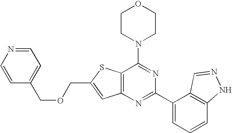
C1CN(C2=NC(C3=CC=CC4=C3C=NN4)=NC3=C2SC(COCC2=CC=NC=C2)=C3)CCO1
